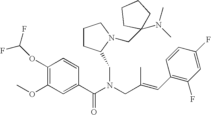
C1(OC(F)F)=C(OC)C=C(C(N(CC(C)=CC2=C(F)C=C(F)C=C2)CC2CCCN2CC2(N(C)C)CCCC2)=O)C=C1
